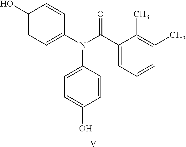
C1(N(C(C2=CC=CC(C)=C2C)=O)C2=CC=C(O)C=C2)=CC=C(O)C=C1.[V]
